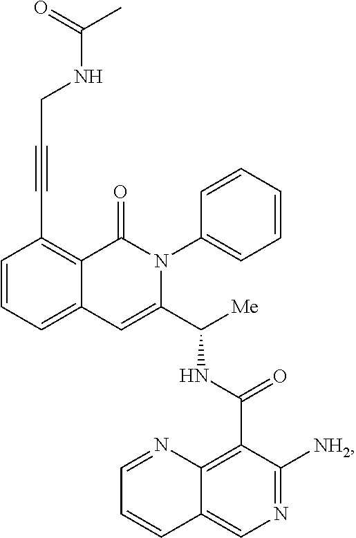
C1=CC=C2C(=C1C#CCNC(=O)C)C(=O)N(C1=CC=CC=C1)C(C([Me])NC(C1=C3C(=CN=C1[NH2])C=CC=N3)=O)=C2
